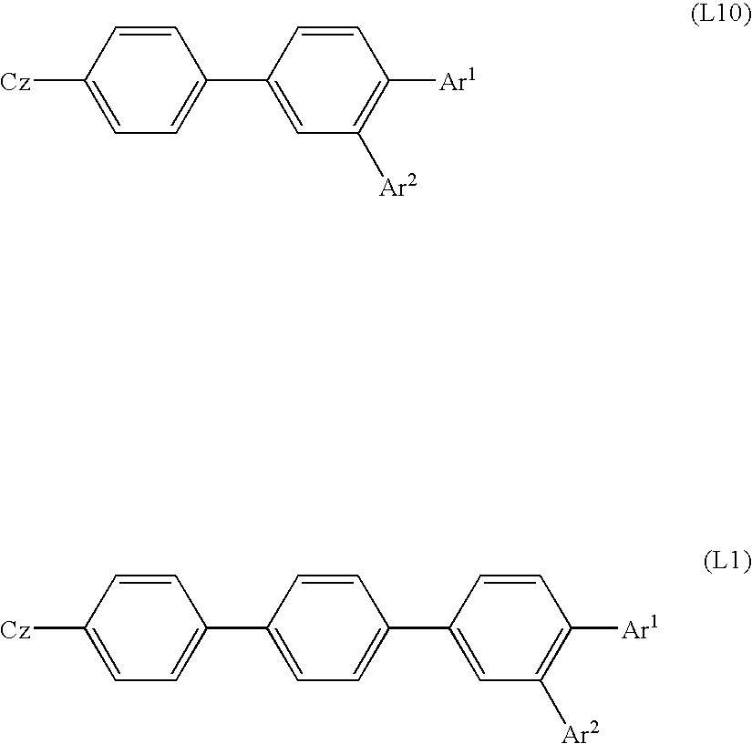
[Cz]C1=CC=C(C2=CC([Ar2])=C([Ar1])C=C2)C=C1.[Cz]C1=CC=C(C2=CC=C(C3=CC([Ar2])=C([Ar1])C=C3)C=C2)C=C1
